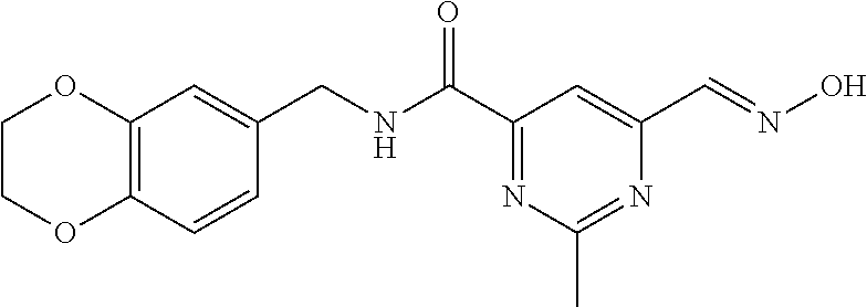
C12=C(C=CC(CNC(C3=NC(C)=NC(C=NO)=C3)=O)=C1)OCCO2
